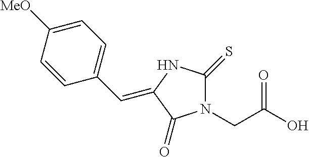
N1(CC(O)=O)C(=S)NC(=CC2=CC=C([MeO])C=C2)C1=O
